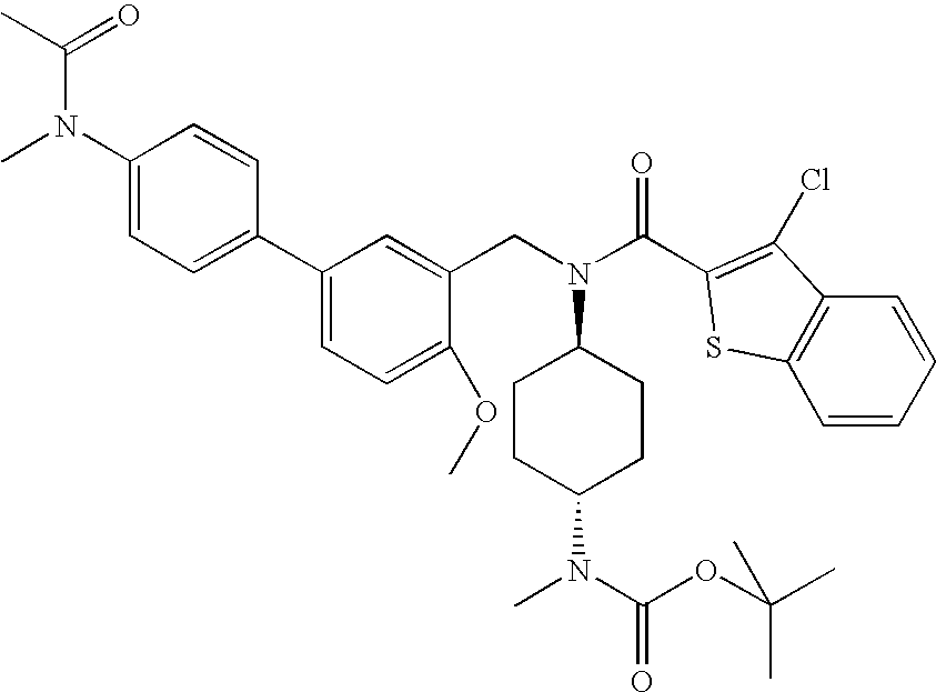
C1(N(C)C(C)=O)=CC=C(C2=CC=C(OC)C(CN(C3CCC(N(C)C(OC(C)(C)C)=O)CC3)C(C3=C(Cl)C4=C(S3)C=CC=C4)=O)=C2)C=C1
